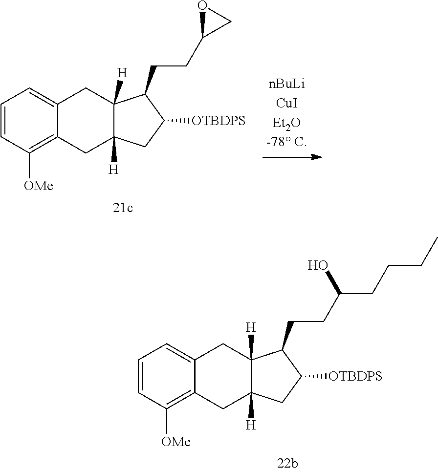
C1=CC([OMe])=C2C(=C1)CC1([H])C([H])(C2)CC([OTBDPS])C1CCC1CO1.C1=CC([OMe])=C2C(=C1)CC1([H])C([H])(C2)CC([OTBDPS])C1CCC(CCCC)O
